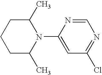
N1=C(Cl)C=C(N2C(C)CCCC2C)N=C1
